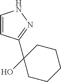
C1=CC(C2(O)CCCCC2)=NN1
